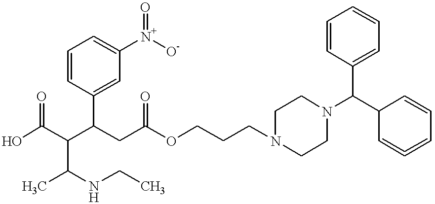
OC(C(C(CC(OCCCN1CCN(C(C2C=C=CC=C2)C2=CC=CC=C2)CC1)=O)C1=CC([N+]([O-])=O)=CC=C1)C(C)NCC)=O
